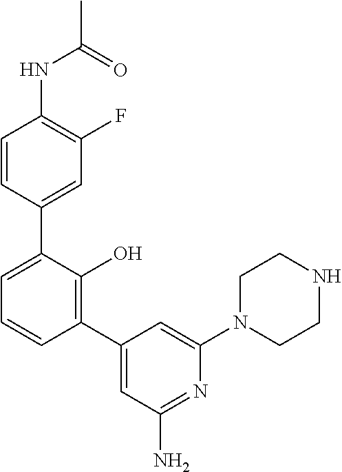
C1(NC(C)=O)=C(F)C=C(C2=CC=CC(C3=CC(N)=NC(N4CCNCC4)=C3)=C2O)C=C1
